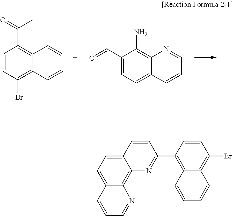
C1=CC(Br)=C2C(=C1C(=O)C)C=CC=C2.C1(C=O)=CC=C2C(=C1N)N=CC=C2.C12=CC=C3C(=C1N=C(C1=C4C(=C(Br)C=C1)C=CC=C4)C=C2)N=CC=C3
